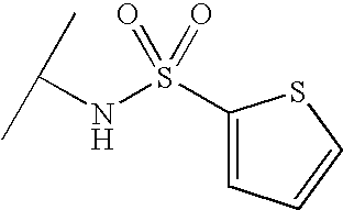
C(NS(=O)(=O)C1=CC=CS1)(C)C
